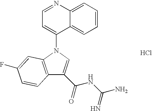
C1(C(=O)NC(N)=N)=CN(C2=CC=NC3=CC=CC=C23)C2=C1C=CC(F)=C2.Cl
